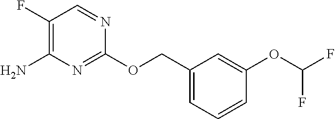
C1(F)=C(N)N=C(OCC2=CC=CC(OC(F)F)=C2)N=C1
